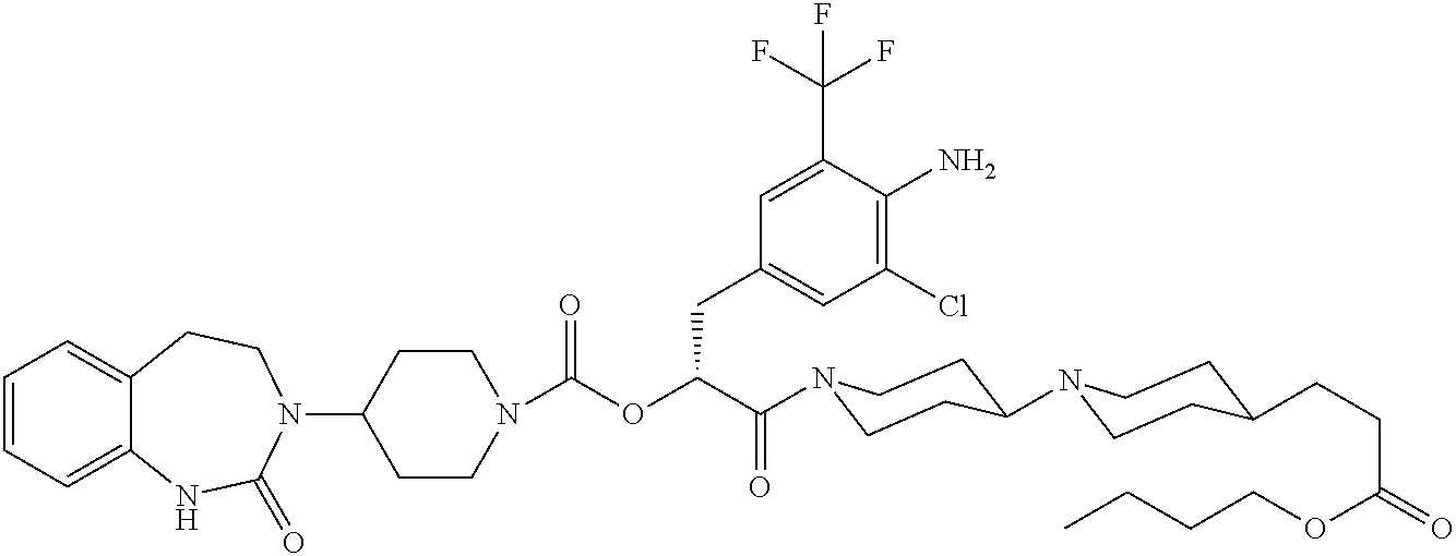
C1=CC=C2C(=C1)CCN(C1CCN(C(OC(C(=O)N3CCC(N4CCC(CCC(=O)OCCCC)CC4)CC3)CC3=CC(Cl)=C(N)C(C(F)(F)F)=C3)=O)CC1)C(=O)N2
